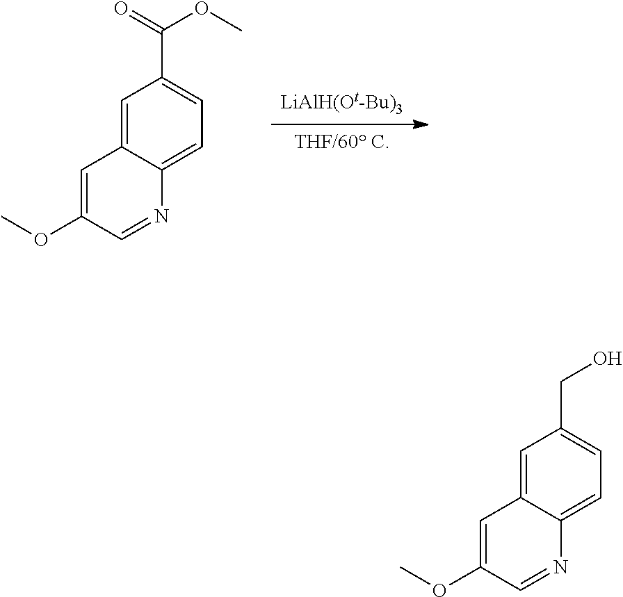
[THF/60 C].[LiAlH(Ot-Bu)3].C1=C2C(=CC=C1C(OC)=O)N=CC(OC)=C2.C1=C2C(=CC=C1CO)N=CC(OC)=C2
